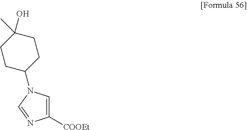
C1([COOEt])=CN(C2CCC(C)(O)CC2)C=N1
